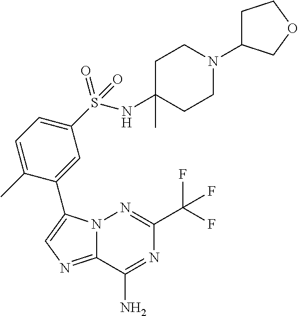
N12C(=NC=C1C1=CC(S(=O)(=O)NC3(C)CCN(C4CCOC4)CC3)=CC=C1C)C(N)=NC(C(F)(F)F)=N2
